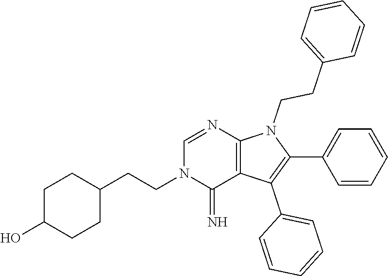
C1(C2=CC=CC=C2)=C(C2=CC=CC=C2)C2=C(N1CCC1=CC=CC=C1)N=CN(CCC1CCC(O)CC1)C2=N
